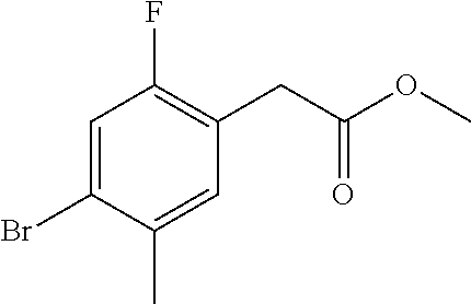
C1=C(Br)C(C)=CC(CC(OC)=O)=C1F
